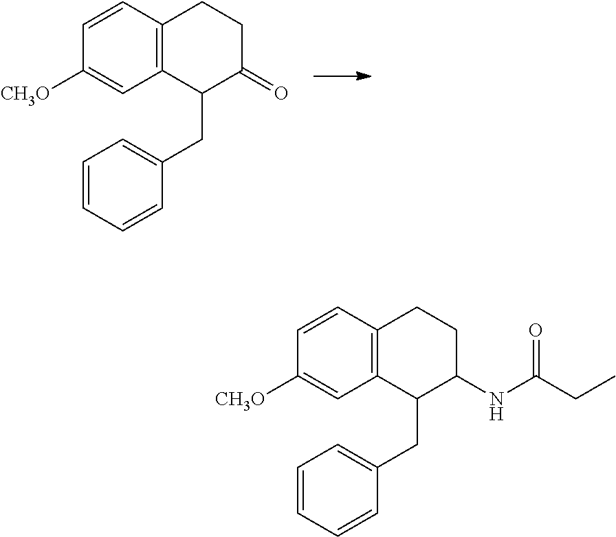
C1=CC2=C(C=C1[CH3O])C(CC1=CC=CC=C1)C(=O)CC2.C1=CC2=C(C=C1[CH3O])C(CC1=CC=CC=C1)C(NC(CC)=O)CC2
